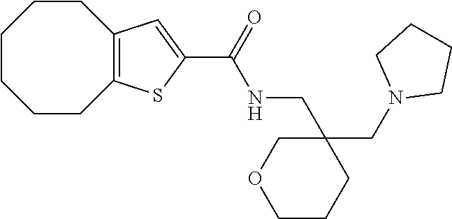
C1CCCC2=C(CC1)C=C(C(=O)NCC1(CN3CCCC3)COCCC1)S2
